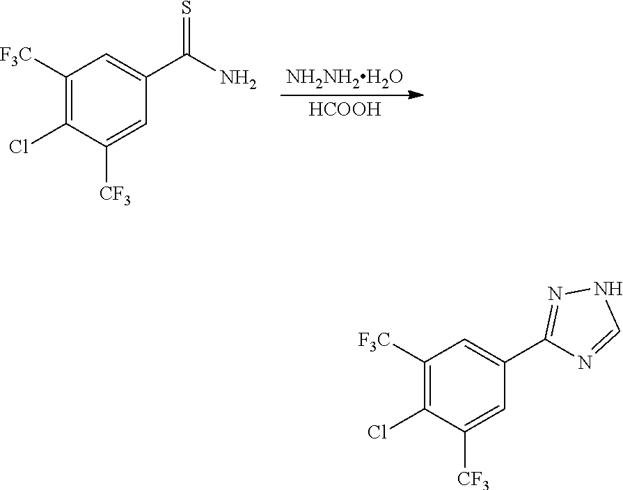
[NH2NH2H2O].[HCOOH].C1([F3C])=C(Cl)C([CF3])=CC(C(N)=S)=C1.C1([F3C])=C(Cl)C([CF3])=CC(C2=NNC=N2)=C1
